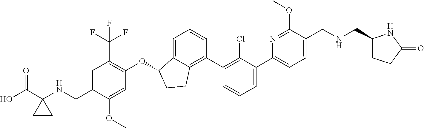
O(C1C2=CC=CC(C3=C(Cl)C(C4=CC=C(CNCC5CCC(=O)N5)C(OC)=N4)=CC=C3)=C2CC1)C1=C(C(F)(F)F)C=C(CNC2(C(O)=O)CC2)C(OC)=C1
